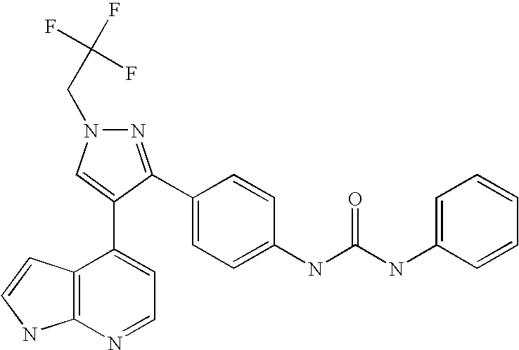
C12=C(N=CC=C1C1=CN(CC(F)(F)F)N=C1C1=CC=C(NC(NC3=CC=CC=C3)=O)C=C1)NC=C2
